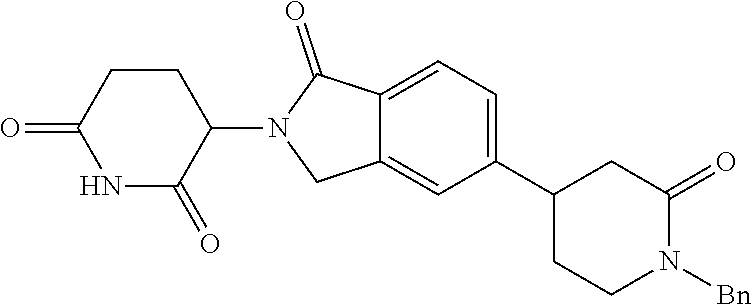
C1=C(C2CC(=O)N([Bn])CC2)C=C2C(=C1)C(=O)N(C1C(=O)NC(=O)CC1)C2
